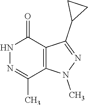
CN1C2=C(C(=O)NN=C2C)C(C2CC2)=N1
